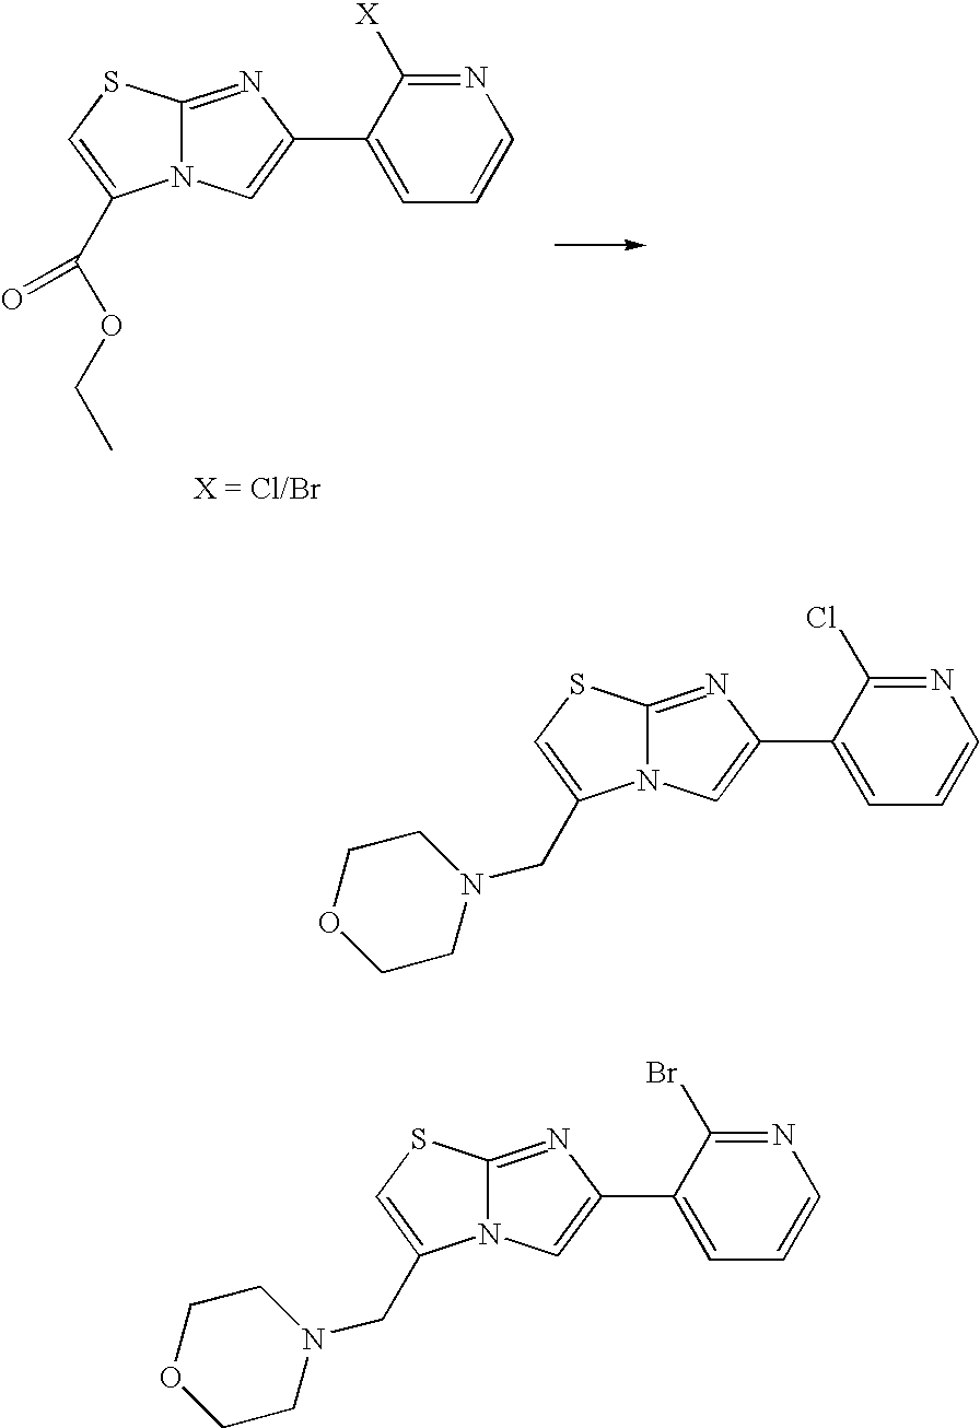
C12=NC(C3=CC=CN=C3[X])=CN1C(C(=O)OCC)=CS2.C12=NC(C3=CC=CN=C3Cl)=CN1C(CN1CCOCC1)=CS2.C12=NC(C3=CC=CN=C3Br)=CN1C(CN1CCOCC1)=CS2
